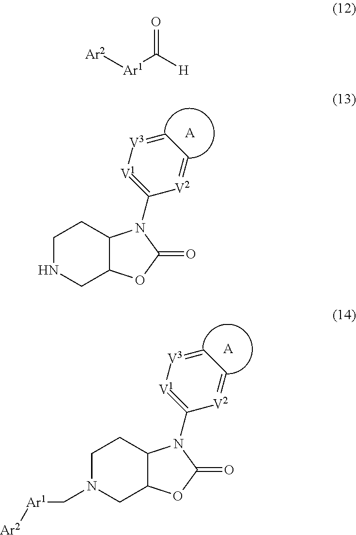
[A].O1C(=O)N(C2=[V1][V3]=CC=[V2]2)C2C1CNCC2.O1C(=O)N(C2=[V1][V3]=CC=[V2]2)C2C1CN(C[Ar1][Ar2])CC2.[A].[Ar2][Ar1]C([H])=O
